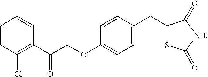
C1=CC(Cl)=C(C(=O)COC2=CC=C(CC3SC(=O)[NH]C3=O)C=C2)C=C1
